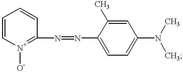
C1=C[N+]([O-])=C(N=NC2=CC=C(N(C)C)C=C2C)C=C1
